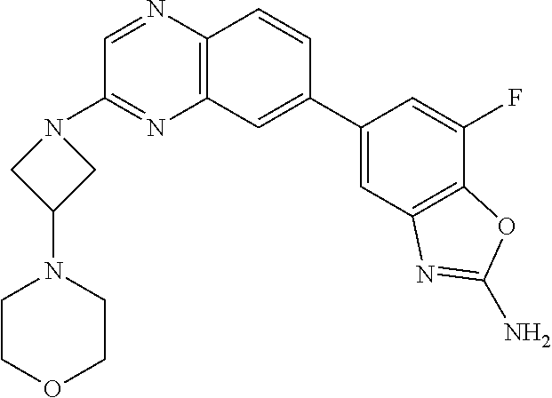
C1(C2=CC3=C(C=C2)N=CC(N2CC(N4CCOCC4)C2)=N3)=CC2=C(C(F)=C1)OC(N)=N2
